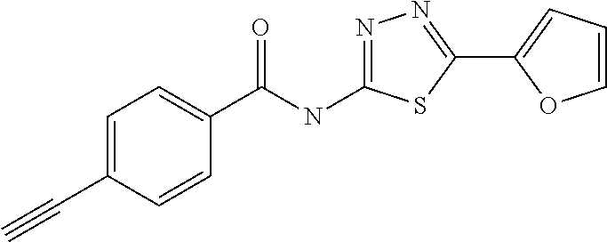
C1=C(C#C)C=CC(C(NC2=NN=C(C3=CC=CO3)S2)=O)=C1
